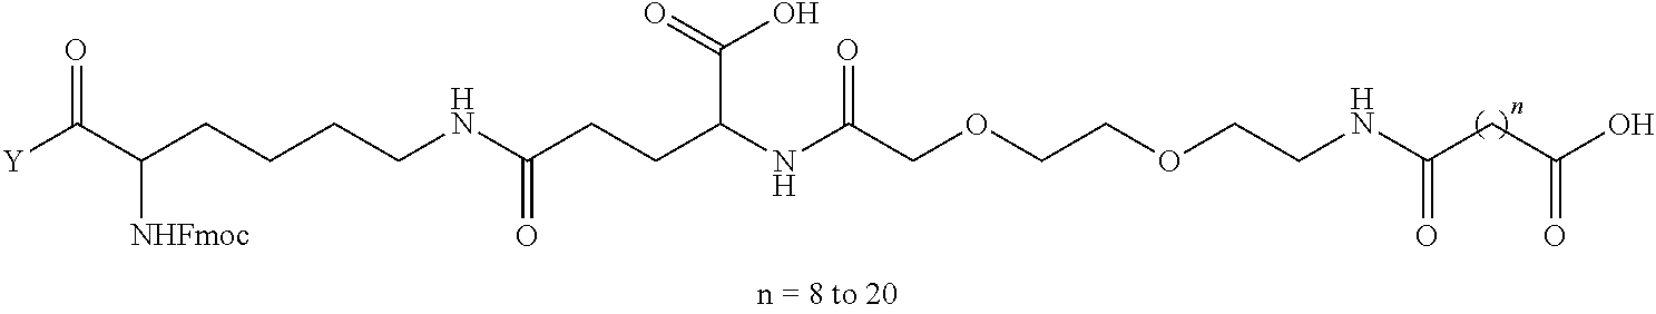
C(C(CCC(NCCCCC(C([Y])=O)[NHFmoc])=O)NC(COCCOCCNC(CC(O)=O)=O)=O)(=O)O
